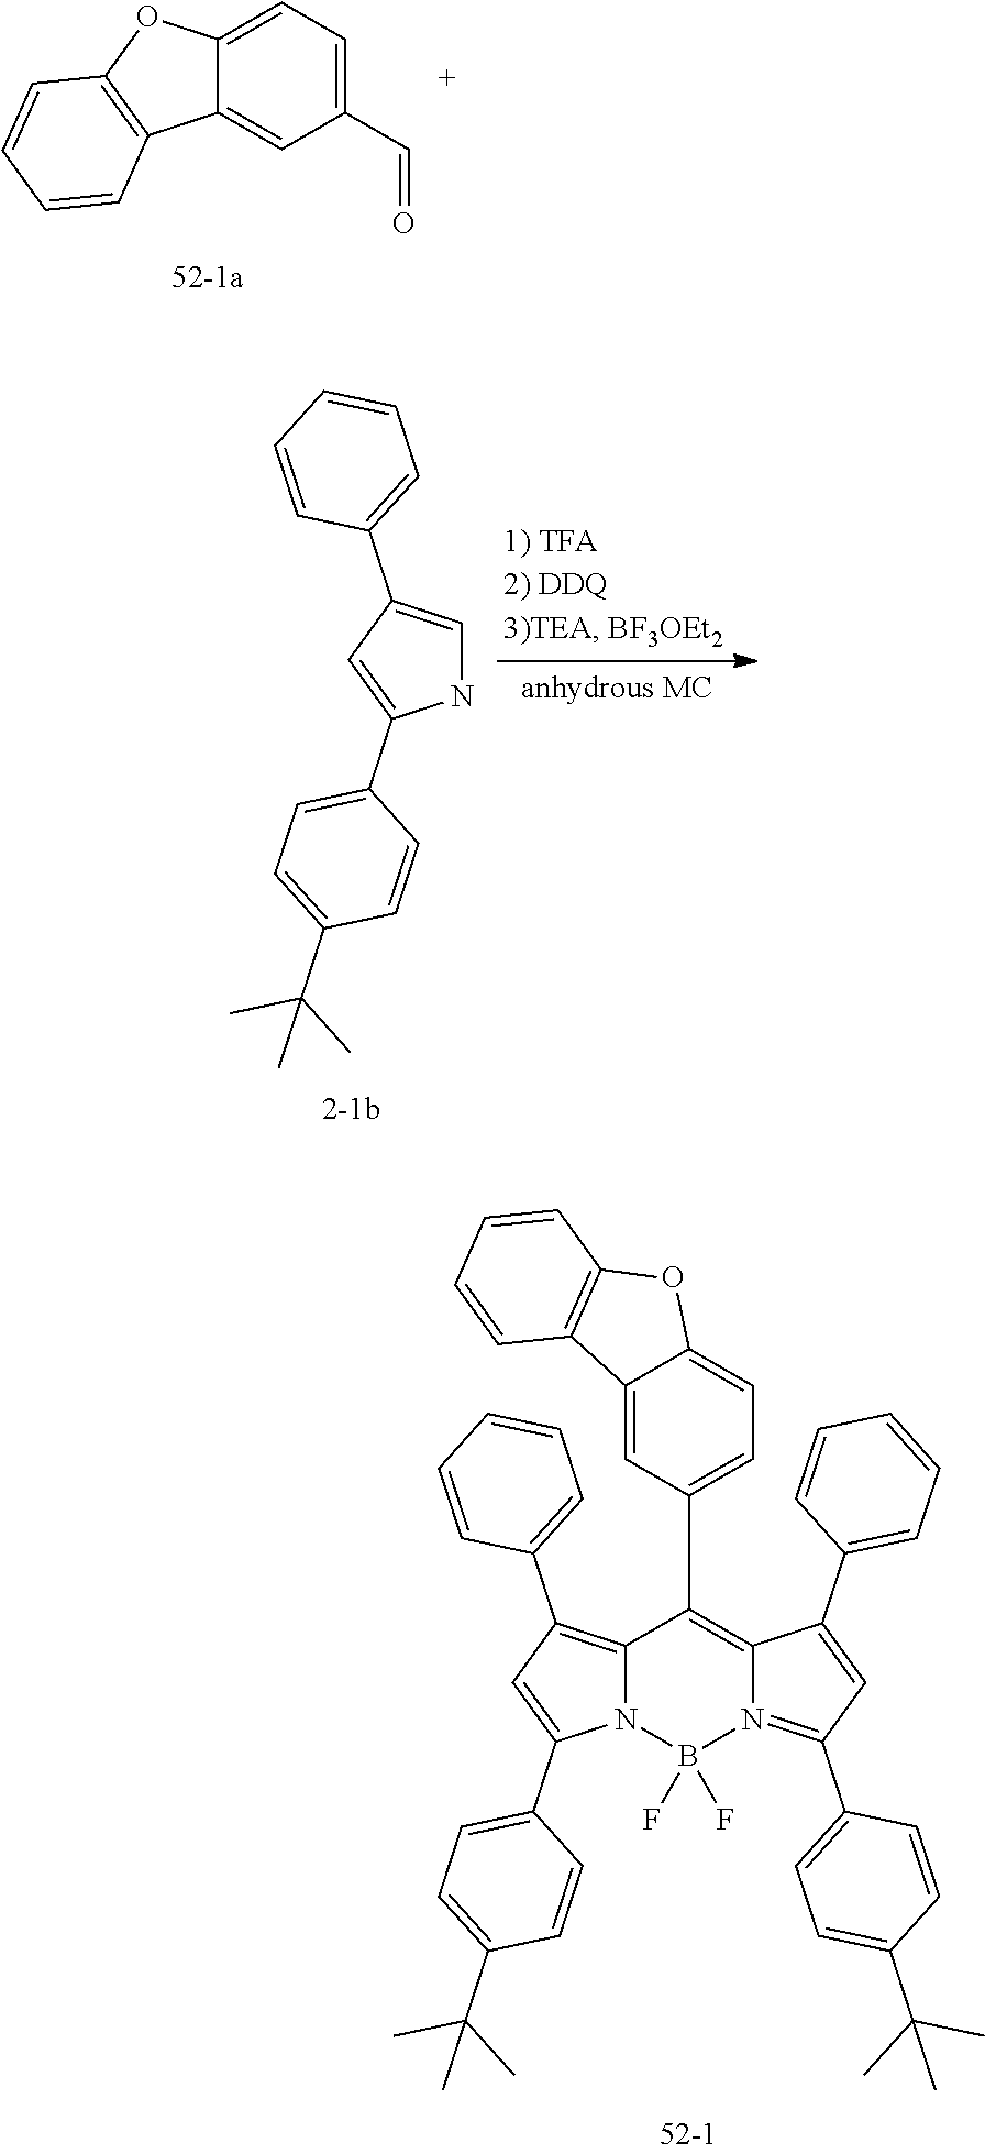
C12=CC=C(C=O)C=C1C1=C(O2)C=CC=C1.N1C=C(C2=CC=CC=C2)C=C1C1=CC=C(C(C)(C)C)C=C1.C12=C(C3=CC=CC=C3)C=C(C3=CC=C(C(C)(C)C)C=C3)N1B(F)(F)N1=C(C3=CC=C(C(C)(C)C)C=C3)C=C(C3=CC=CC=C3)C1=C2C1=CC=C2C(=C1)C1=C(O2)C=CC=C1
